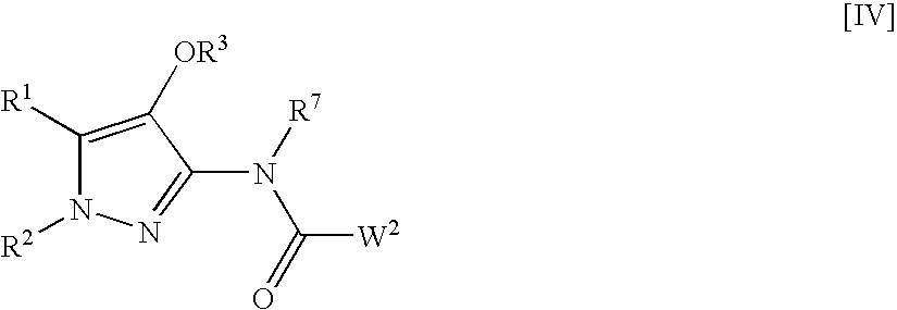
C1([R1])=C([OR3])C(N([R7])C(=O)[W2])=NN1[R2]
